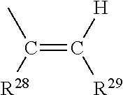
C(=C([R29])[H])(C)[R28]
